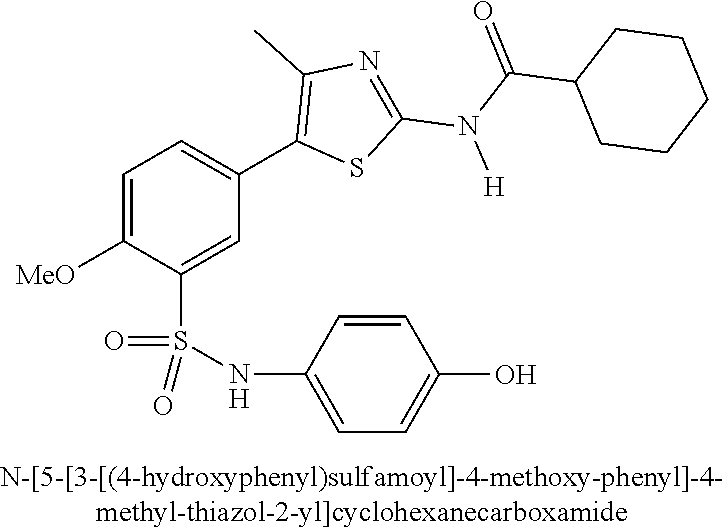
C1=C([OMe])C(S(NC2=CC=C(O)C=C2)(=O)=O)=CC(C2=C(C)N=C(N(C(=O)C3CCCCC3)[H])S2)=C1
